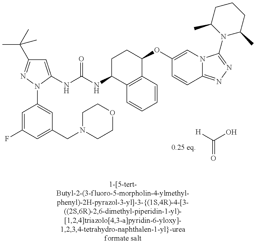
C1=C(NC(NC2C3=C(C(OC4=CN5C(=NN=C5N5C(C)CCCC5C)C=C4)CC2)C=CC=C3)=O)N(C2=CC(CN3CCOCC3)=CC(F)=C2)N=C1C(C)(C)C.[H]C(O)=O
